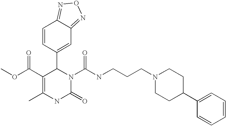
C12=NON=C1C=C(C1C(C(=O)OC)=C(C)NC(=O)N1C(=O)NCCCN1CCC(C3=CC=CC=C3)CC1)C=C2
